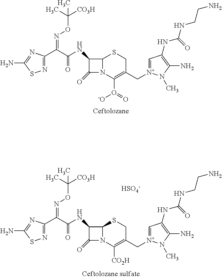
N1=C(C(C(NC2C(=O)N3C2SCC(C[N+]2=CC(NC(NCCN)=O)=C(N)N2C)=C3O([-O])=O)=O)=NOC(C)([CO3H])C)N=C(N)S1.N1=C(C(C(NC2C(=O)N3C2SCC(C[N+]2=CC(NC(NCCN)=O)=C(N)N2C)=C3[CO2H])=O)=NOC(C)([CO3H])C)N=C(N)S1.[HSO4-]
